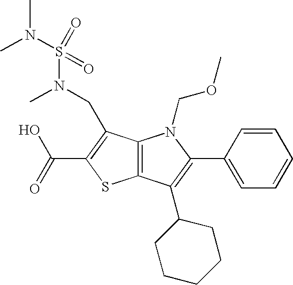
C12=C(C(C3CCCCC3)=C(C3=CC=CC=C3)N1COC)SC(C(=O)O)=C2CN(S(N(C)C)(=O)=O)C
